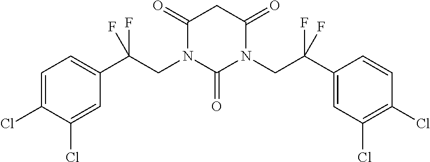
C1=C(Cl)C(Cl)=CC(C(CN2C(=O)N(CC(C3=CC(Cl)=C(Cl)C=C3)(F)F)C(=O)CC2=O)(F)F)=C1
